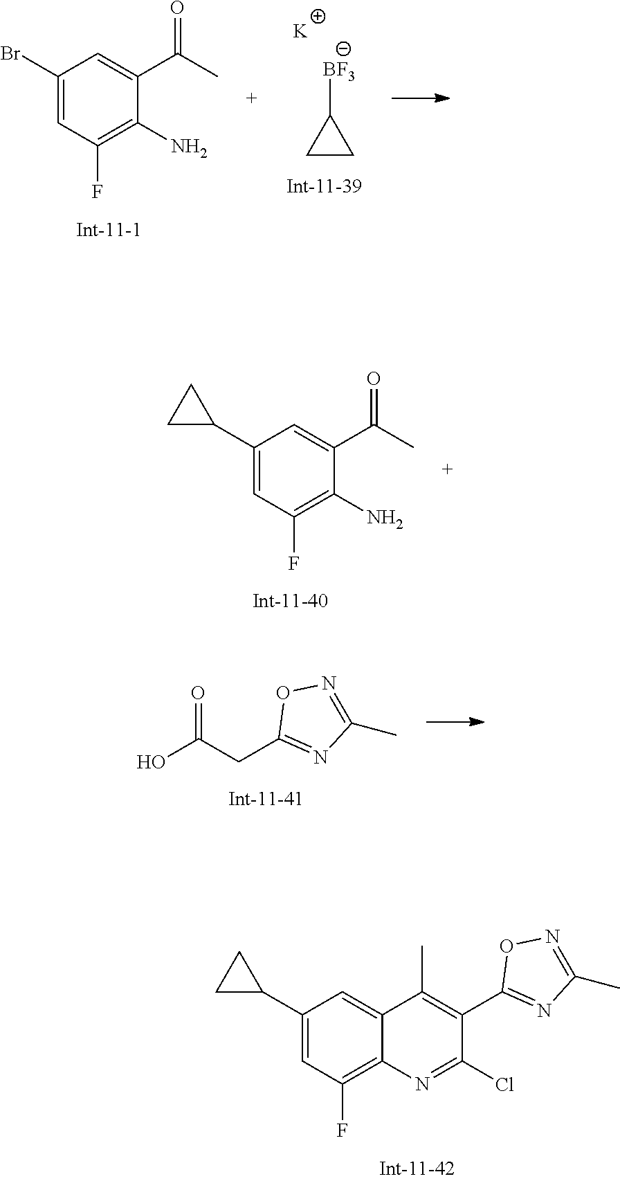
C12=C(F)C=C(C3CC3)C=C1C(C)=C(C1=NC(C)=NO1)C(Cl)=N2.C(C(=O)O)C1=NC(C)=NO1.C1(N)=C(F)C=C(C2CC2)C=C1C(=O)C.C1(N)=C(F)C=C(Br)C=C1C(=O)C.C1CC1[BF3].[K]
